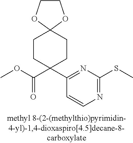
N1=C(SC)N=C(C2(C(OC)=O)CCC3(CC2)OCCO3)C=C1
